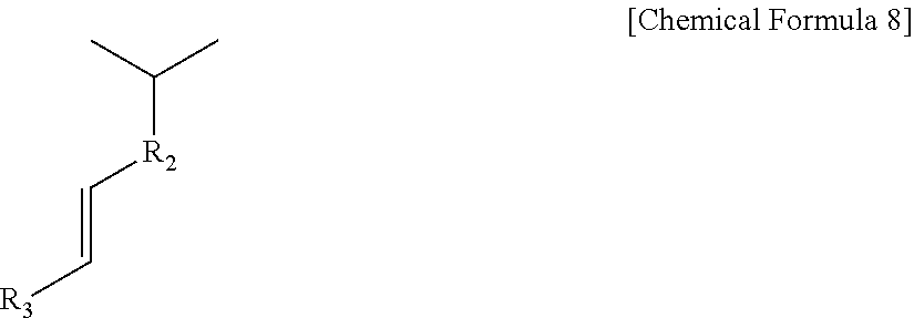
CC(C)[R2]C=C[R3]
